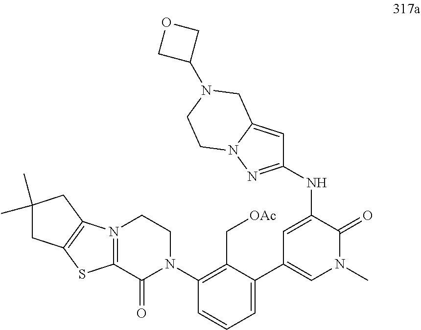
N12=C(C(=O)N(C3=C(C[OAc])C(C4=CN(C)C(=O)C(NC5=NN6C(=C5)CN(C5COC5)CC6)=C4)=CC=C3)CC1)SC1=C2CC(C)(C)C1
